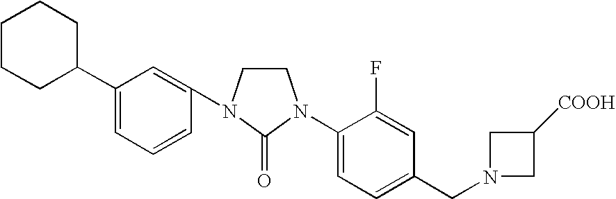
C1CN(C2=CC(C3CCCCC3)=CC=C2)C(=O)N1C1=CC=C(CN2CC([COOH])C2)C=C1F
